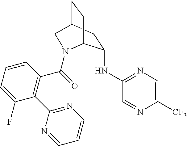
C1(NC2=NC=C([CF3])N=C2)CC2CCC1N(C(=O)C1=C(C3=NC=CC=N3)C(F)=CC=C1)C2
